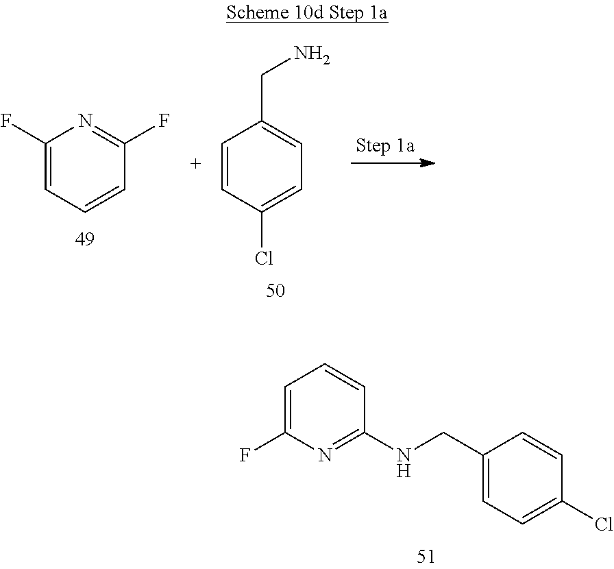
C1(F)=CC=CC(F)=N1.C1=CC(Cl)=CC=C1CN.C1=C(F)N=C(NCC2=CC=C(Cl)C=C2)C=C1
